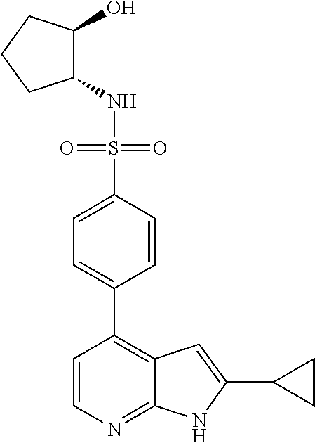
C1(NS(=O)(=O)C2=CC=C(C3=C4C(=NC=C3)NC(C3CC3)=C4)C=C2)C(O)CCC1
